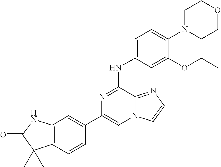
C1(C2=CC3=C(C=C2)C(C)(C)C(=O)N3)=CN2C(=NC=C2)C(NC2=CC=C(N3CCOCC3)C(OCC)=C2)=N1
